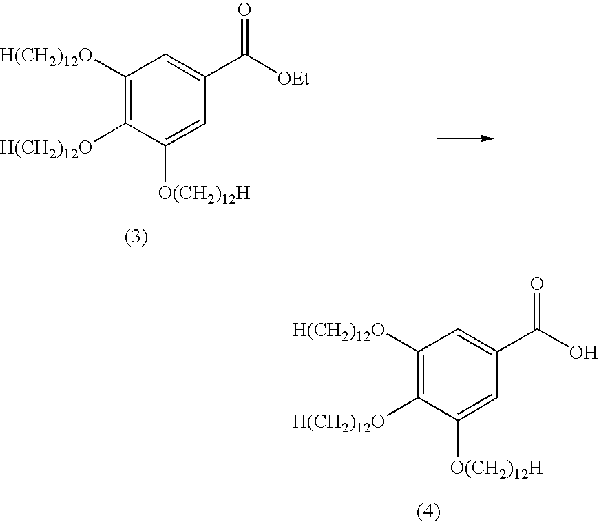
C1([H(CH2)12O])=C([H(CH2)12O])C([O(CH2)12H])=CC(C([OEt])=O)=C1.C1([H(CH2)12O])=C([H(CH2)12O])C([O(CH2)12H])=CC(C(O)=O)=C1
